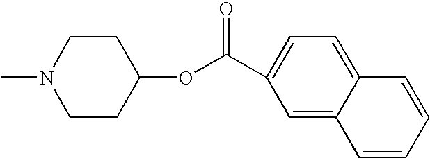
C1CC(OC(=O)C2=CC=C3C(=C2)C=CC=C3)CCN1C
